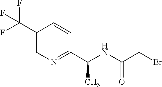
C1(C(NC(CBr)=O)C)=NC=C(C(F)(F)F)C=C1
